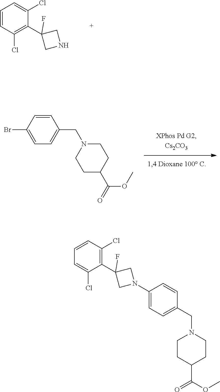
C1=CC(Cl)=C(C2(F)CNC2)C(Cl)=C1.C1(Br)=CC=C(CN2CCC(C(=O)OC)CC2)C=C1.C1=CC(Cl)=C(C2(F)CN(C3=CC=C(CN4CCC(C(=O)OC)CC4)C=C3)C2)C(Cl)=C1
